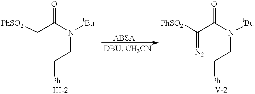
N(CC[Ph])([tBu])C(C[PhSO2])=O.N(CC[Ph])([tBu])C(C([PhSO2])=[N2])=O
